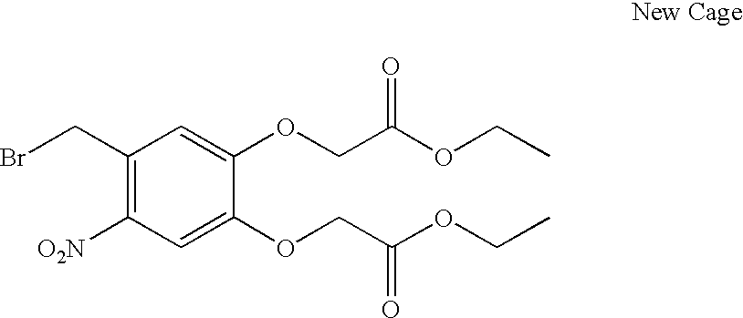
C1(CBr)=C([O2N])C=C(OCC(OCC)=O)C(OCC(OCC)=O)=C1
